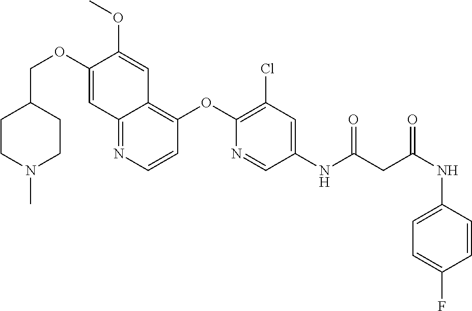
C1(OCC2CCN(C)CC2)=CC2=NC=CC(OC3=C(Cl)C=C(NC(CC(NC4=CC=C(F)C=C4)=O)=O)C=N3)=C2C=C1OC
